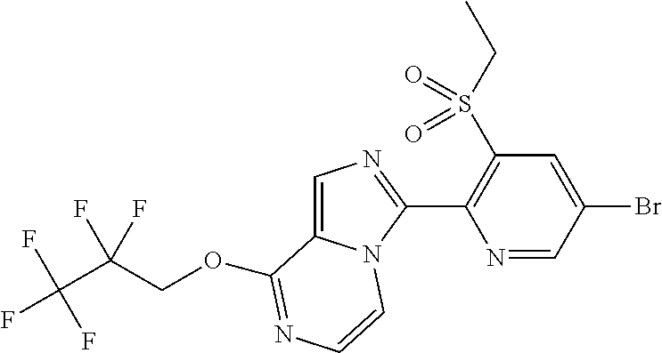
O(C1=NC=CN2C1=CN=C2C1=C(S(CC)(=O)=O)C=C(Br)C=N1)CC(F)(C(F)(F)F)F
